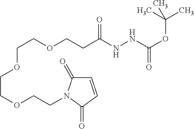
O=C(NNC(OC(C)(C)C)=O)CCOCCOCCOCCN1C(=O)C=CC1=O
